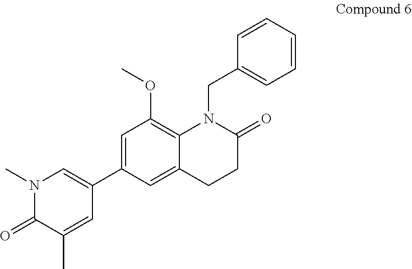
C1=C(C2=CN(C)C(=O)C(C)=C2)C=C2C(=C1OC)N(CC1=CC=CC=C1)C(=O)CC2
